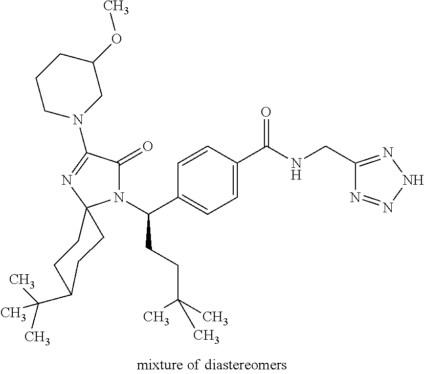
C1=C(C(=O)NCC2=NNN=N2)C=CC(C(N2C(=O)C(N3CC(OC)CCC3)=NC23CCC(C(C)(C)C)CC3)CCC(C)(C)C)=C1
